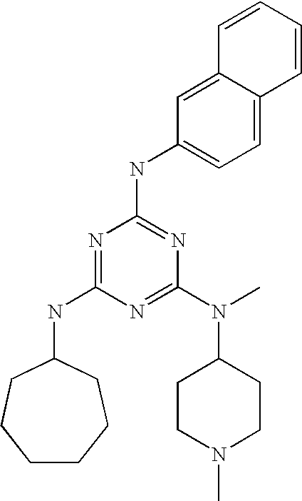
N1=C(NC2CCCCCC2)N=C(N(C)C2CCN(C)CC2)N=C1NC1=CC=C2C(=C1)C=CC=C2
